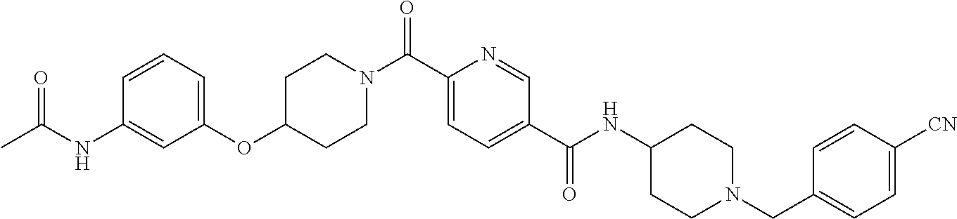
C(C1=CC=C(C(NC2CCN(CC3=CC=C([CN])C=C3)CC2)=O)C=N1)(=O)N1CCC(OC2=CC=CC(NC(C)=O)=C2)CC1
